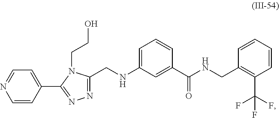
N1=C(CNC2=CC=CC(C(=O)NCC3=C(C(F)(F)F)C=CC=C3)=C2)N(CCO)C(C2=CC=NC=C2)=N1
